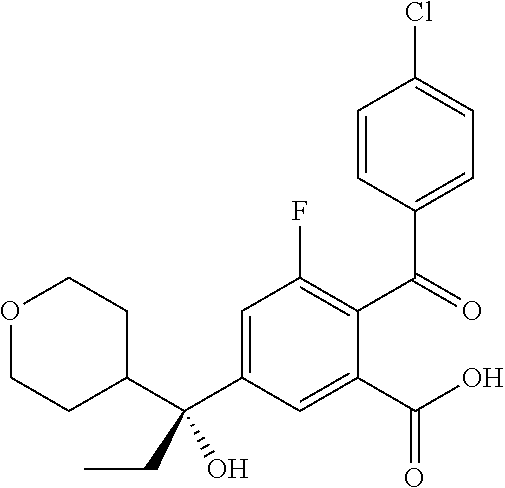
C1=C(C(C2CCOCC2)(O)CC)C=C(C(O)=O)C(C(=O)C2=CC=C(Cl)C=C2)=C1F
